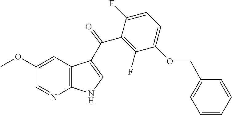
C12=C(C=C(OC)C=N1)C(C(C1=C(F)C(OCC3=CC=CC=C3)=CC=C1F)=O)=CN2
